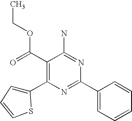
C1(C(OCC)=O)=C(C2=CC=CS2)N=C(C2=CC=CC=C2)N=C1N
